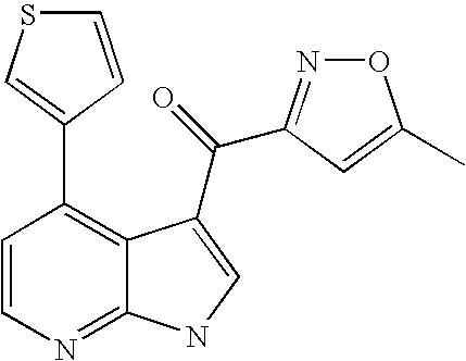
C1=CN=C2C(=C1C1=CSC=C1)C(C(=O)C1=NOC(C)=C1)=CN2
